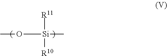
CO[Si](C)([R10])[R11]
